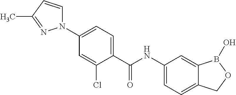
C1(NC(C2=CC=C(N3C=CC(C)=N3)C=C2Cl)=O)=CC=C2C(=C1)B(O)OC2
